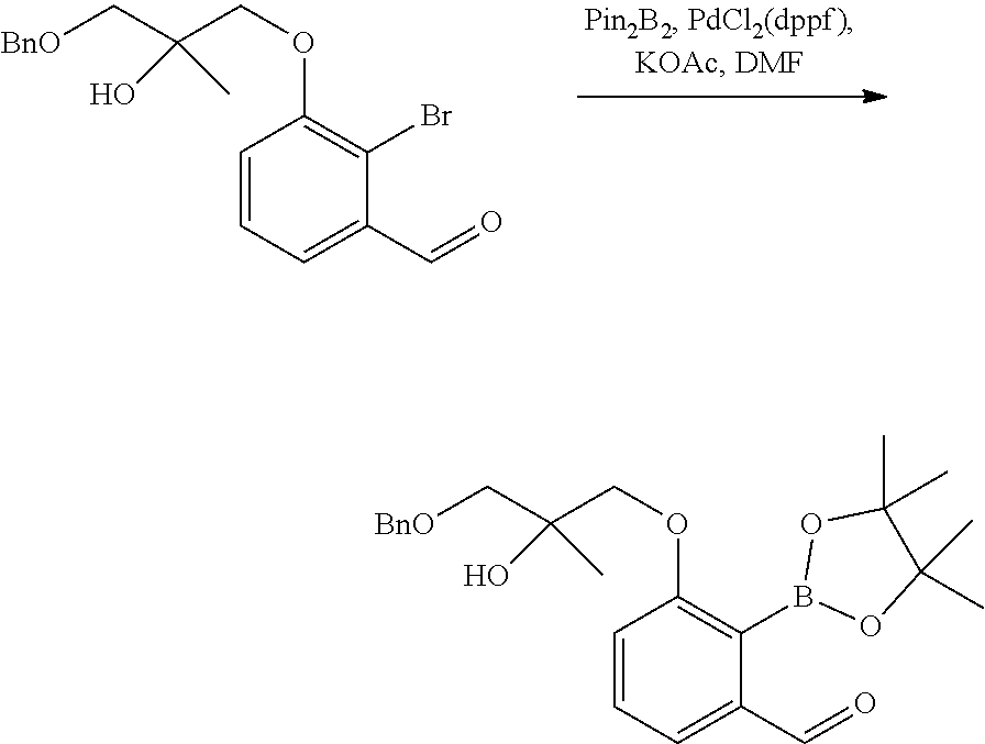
C1=CC=C(C=O)C(Br)=C1OCC(C[BnO])(O)C.C1=CC=C(C=O)C(B2OC(C)(C)C(C)(C)O2)=C1OCC(C[BnO])(O)C
